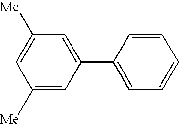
C1([Me])=CC(C2=CC=CC=C2)=CC([Me])=C1
